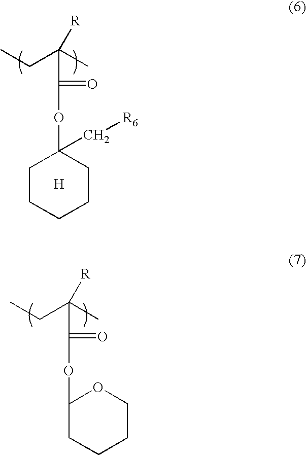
CCC(C)([R])C(=O)OC1(C[R6])CCCCC1.[H].CCC(C)([R])C(=O)OC1CCCCO1
